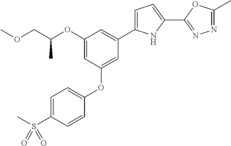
C1=C(S(C)(=O)=O)C=CC(OC2=CC(C3=CC=C(C4=NN=C(C)O4)N3)=CC(OC(COC)C)=C2)=C1
